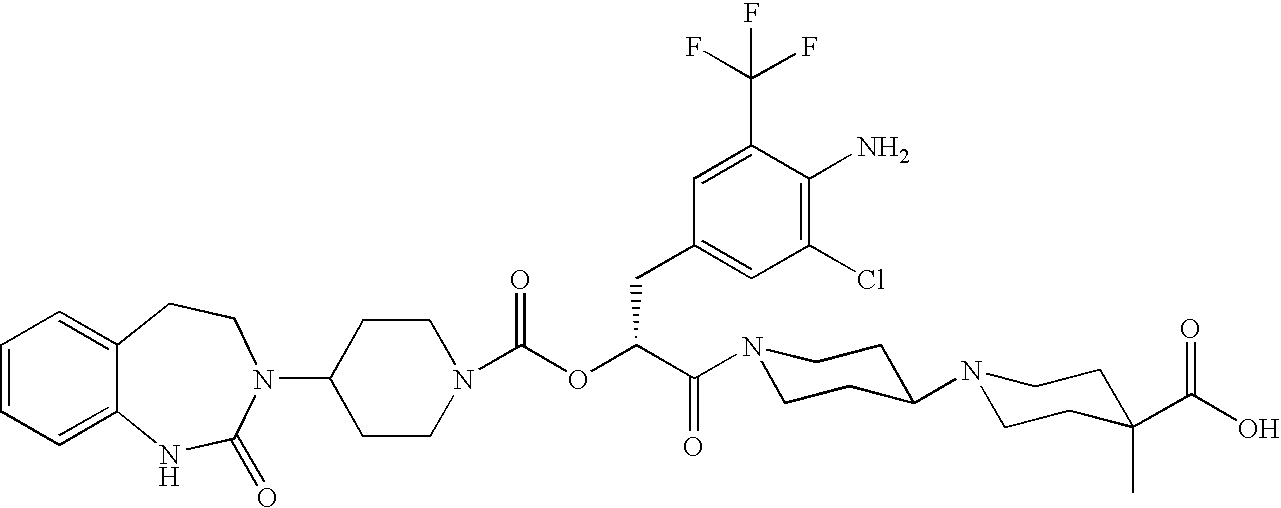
C1(N2C(=O)NC3=CC=CC=C3CC2)CCN(C(OC(C(=O)N2CCC(N3CCC(C(O)=O)(C)CC3)CC2)CC2=CC(Cl)=C(N)C(C(F)(F)F)=C2)=O)CC1
